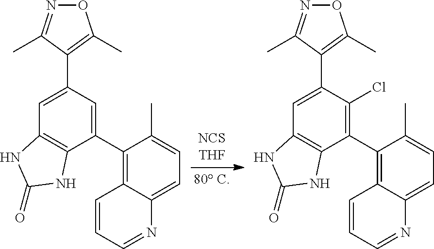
O1N=C(C)C(C2=CC3=C(C(C4=C5C(=CC=C4C)N=CC=C5)=C2)NC(=O)N3)=C1C.O1N=C(C)C(C2=CC3=C(C(C4=C5C(=CC=C4C)N=CC=C5)=C2Cl)NC(=O)N3)=C1C
